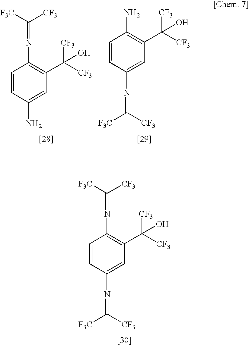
C1=CC(N=C([F3C])[CF3])=C(C([CF3])([CF3])O)C=C1N=C([CF3])[F3C].C1=CC(N)=C(C([CF3])([CF3])O)C=C1N=C([CF3])[F3C].C1=CC(N)=CC(C([CF3])([CF3])O)=C1N=C([CF3])[F3C]
